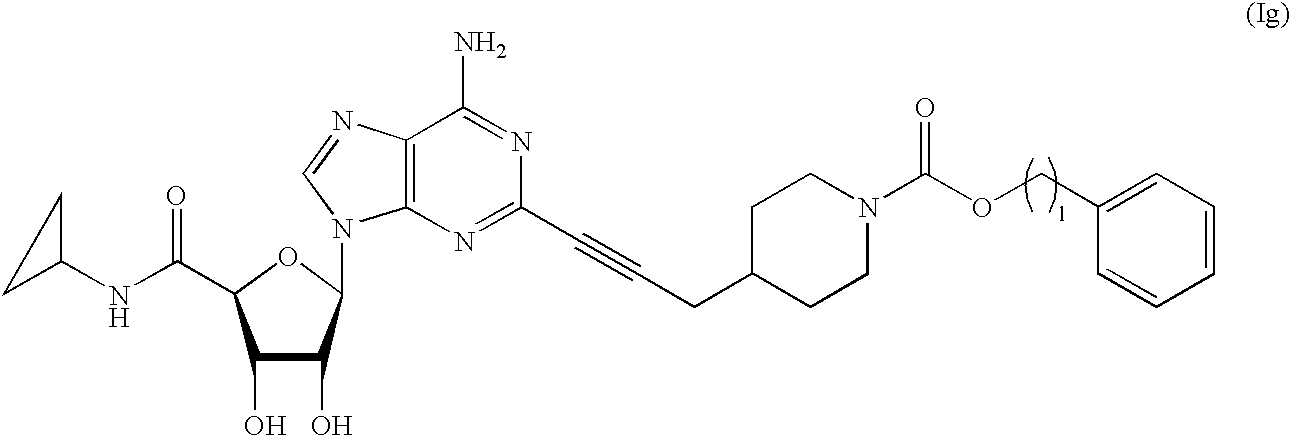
C1(NC(=O)C2C(O)C(O)C(N3C4=C(N=C3)C(N)=NC(C#CCC3CCN(C(OCC5=CC=CC=C5)=O)CC3)=N4)O2)CC1
